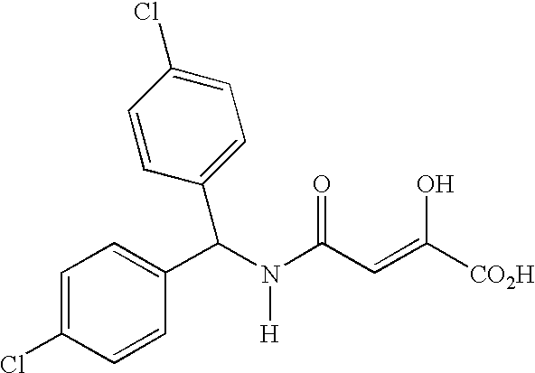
C1=C(Cl)C=CC(C(N(C(C=C([CO2H])O)=O)[H])C2=CC=C(Cl)C=C2)=C1
